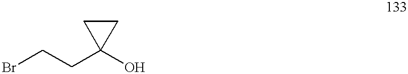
BrCCC1(O)CC1
